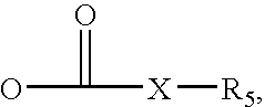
OC(=O)[X][R5]
